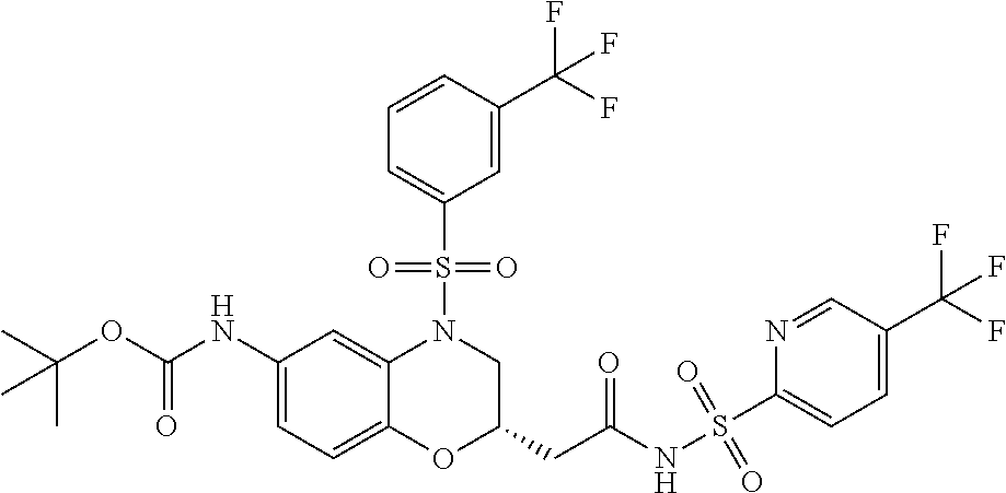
C1(NC(OC(C)(C)C)=O)=CC=C2C(=C1)N(S(C1=CC=CC(C(F)(F)F)=C1)(=O)=O)CC(CC(NS(C1=CC=C(C(F)(F)F)C=N1)(=O)=O)=O)O2
